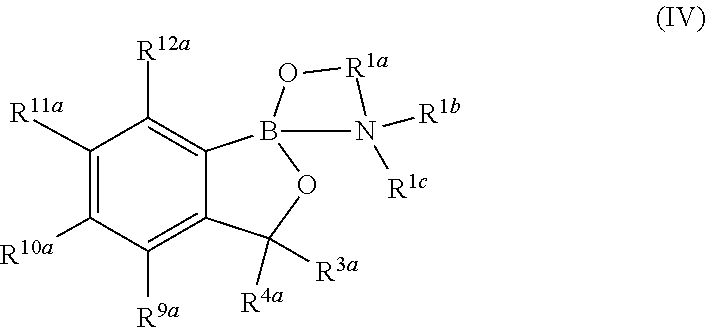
C1([R11a])=C([R10a])C([R9a])=C2C(=C1[R12a])B1(OC2([R4a])[R3a])O[R1a]N1([R1b])[R1c]
